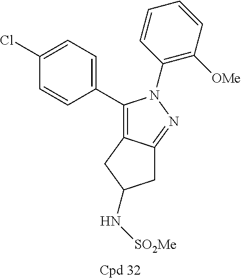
C1(Cl)=CC=C(C2=C3C(=NN2C2=C([OMe])C=CC=C2)CC(N[SO2Me])C3)C=C1
